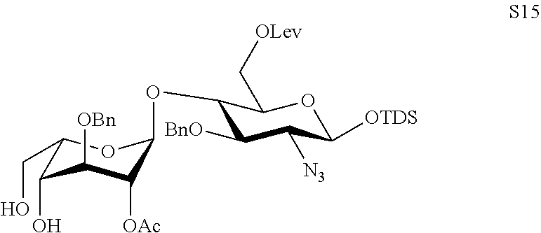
C1(O)C([OBn])C([OAc])C(OC2C([BnO])C([N3])C([OTDS])OC2C[OLev])OC1CO
